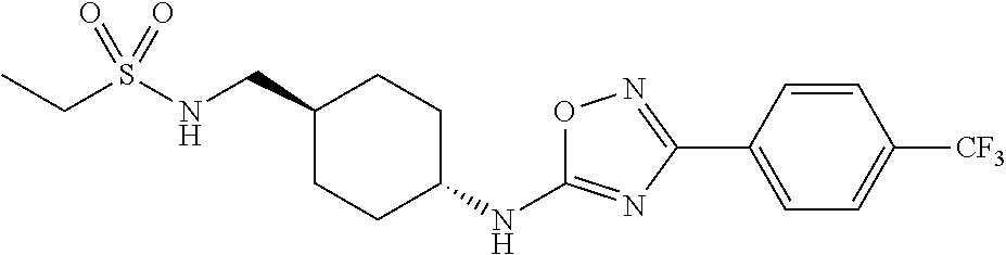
C(S(NCC1CCC(NC2=NC(C3=CC=C([CF3])C=C3)=NO2)CC1)(=O)=O)C
